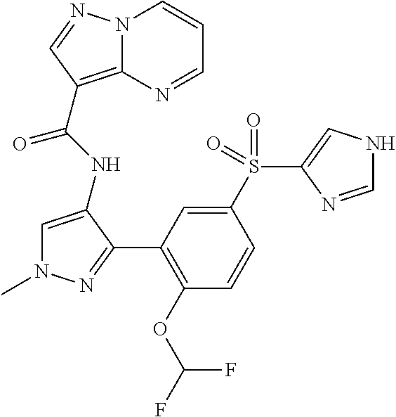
N12C(=C(C(NC3=CN(C)N=C3C3=C(OC(F)F)C=CC(S(C4=CNC=N4)(=O)=O)=C3)=O)C=N1)N=CC=C2
